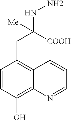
C1=CC(O)=C2C(=C1CC(NN)([COOH])[Me])C=CC=N2
